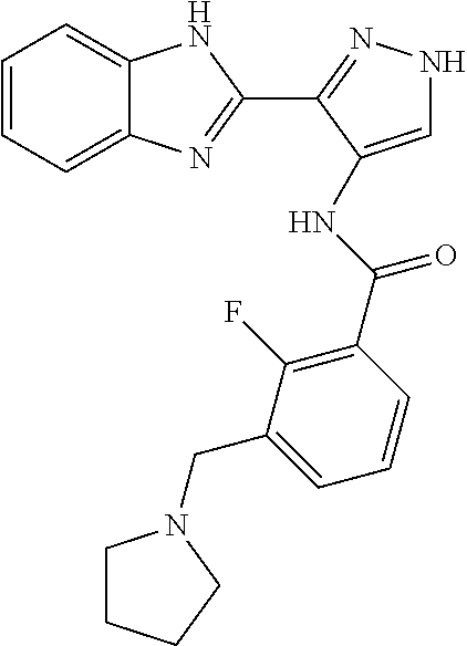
C1(F)=C(C(=O)NC2=CNN=C2C2=NC3=CC=CC=C3N2)C=CC=C1CN1CCCC1
